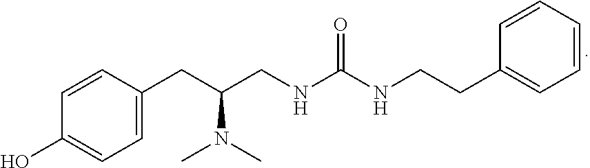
C1=CC(O)=CC=C1CC(CNC(NCCC1=CC=CC=C1)=O)N(C)C
